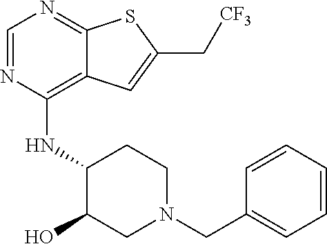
C1=NC(NC2C(O)CN(CC3=CC=CC=C3)CC2)=C2C(=N1)SC(C[CF3])=C2
